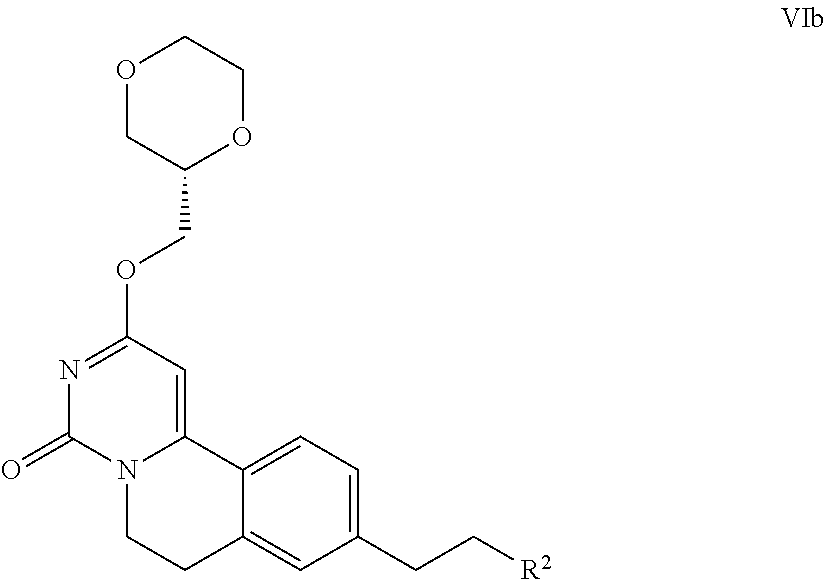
C1(CC[R2])=CC=C2C(=C1)CCN1C2=CC(OCC2OCCOC2)=NC1=O
